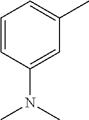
C1=CC(N(C)C)=CC(C)=C1
